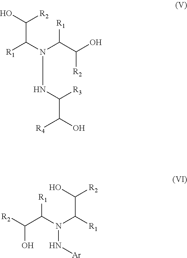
[R1]C(N(C(C(O)[R2])[R1])NC([R3])C(O)[R4])C([R2])O.[R2]C(C(N(C([R1])C([R2])O)N[Ar])[R1])O
